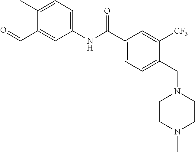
C1=C(C)C(C=O)=CC(NC(C2=CC=C(CN3CCN(C)CC3)C([CF3])=C2)=O)=C1
